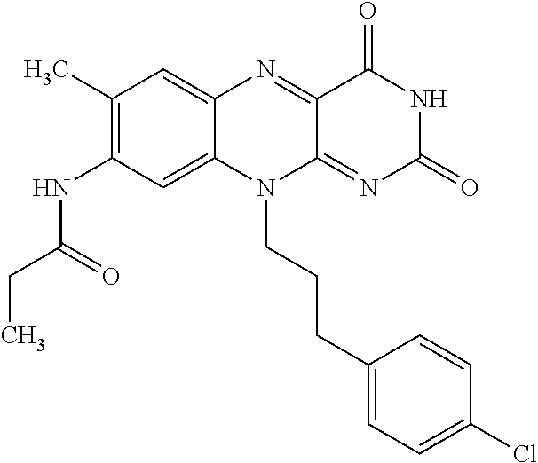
C1(C)=C(NC(CC)=O)C=C2C(=C1)N=C1C(=NC(=O)NC1=O)N2CCCC1=CC=C(Cl)C=C1
